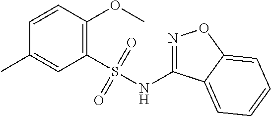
C1=CC(OC)=C(S(NC2=NOC3=CC=CC=C23)(=O)=O)C=C1C
